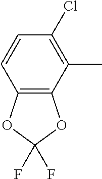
C1(C)=C(Cl)C=CC2=C1OC(F)(F)O2
